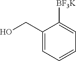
C1(CO)=CC=CC=C1[BF3K]
